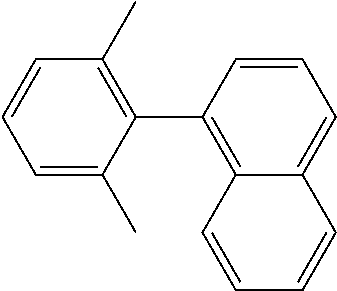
C1(C2=C3C(=CC=C2)C=CC=C3)=C(C)C=CC=C1C
